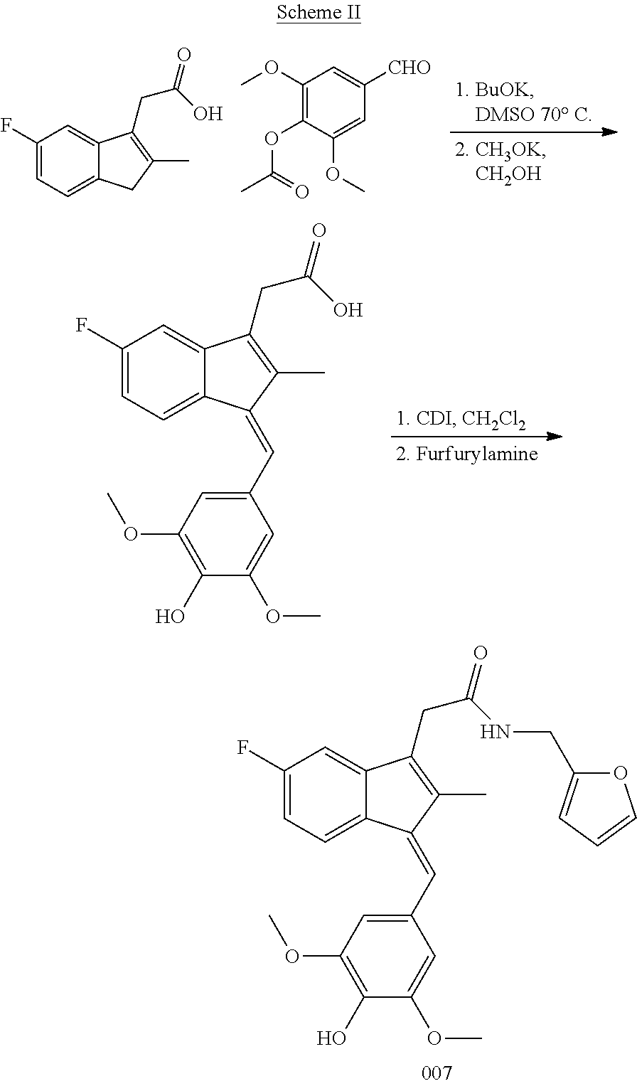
C1(F)=CC=C2C(=C1)C(CC(=O)NCC1=CC=CO1)=C(C)C2=CC1=CC(OC)=C(O)C(OC)=C1.C1(F)=CC=C2C(=C1)C(CC(=O)O)=C(C)C2.C1(OC)=C(OC(C)=O)C(OC)=CC([CHO])=C1.C1(F)=CC=C2C(=C1)C(CC(=O)O)=C(C)C2=CC1=CC(OC)=C(O)C(OC)=C1
